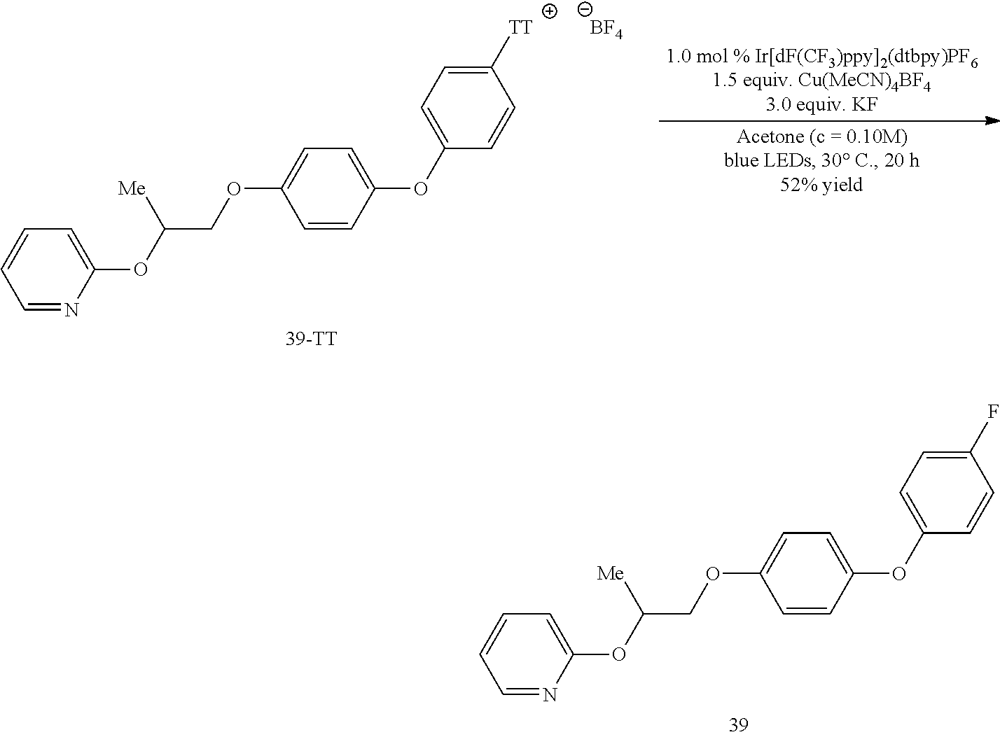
[BF4].[TT]C1=CC=C(OC2=CC=C(OCC(OC3=CC=CC=N3)[Me])C=C2)C=C1.C1=C(OC2=CC=C(OCC(OC3=CC=CC=N3)[Me])C=C2)C=CC(F)=C1
